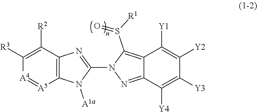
C12=C(N=C(N3C(S([R1])=O)=C4C(=N3)C([Y4])=C([Y3])C([Y2])=C4[Y1])N1[A1a])C([R2])=C([R3])[A4]=[A5]2
